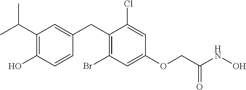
C1(CC2=CC(C(C)C)=C(O)C=C2)=C(Br)C=C(OCC(NO)=O)C=C1Cl
